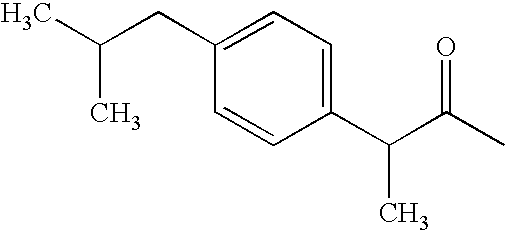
C1(C(C(C)=O)C)=CC=C(CC(C)C)C=C1
